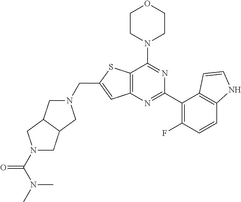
C12=C(N=C(C3=C(F)C=CC4=C3C=CN4)N=C1N1CCOCC1)C=C(CN1CC3C(C1)CN(C(N(C)C)=O)C3)S2
